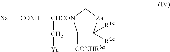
C1([CONHR3a])C([R2a])([R1a])[Za]C[CHCON]1([CONH][Xa])C[Ya]
